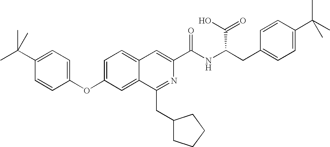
C1=C(OC2=CC=C(C(C)(C)C)C=C2)C=C2C(=C1)C=C(C(NC(CC1=CC=C(C(C)(C)C)C=C1)C(=O)O)=O)N=C2CC1CCCC1
